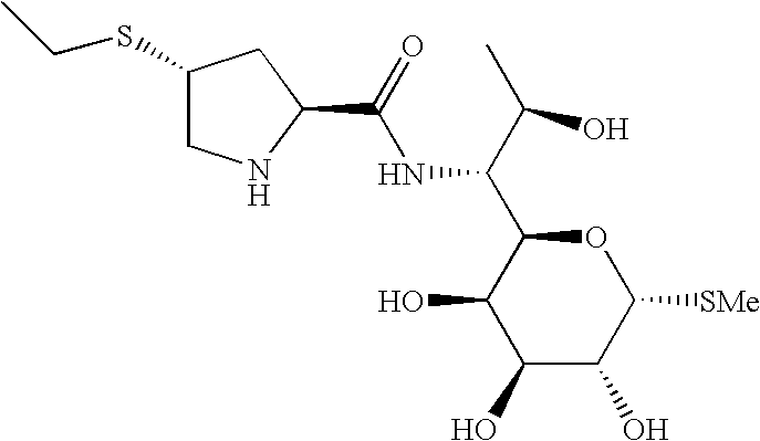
C1(O)C(O)C([SMe])OC(C(C(C)O)NC(C2CC(SCC)CN2)=O)C1O
